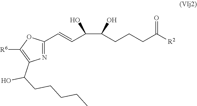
N1=C(C=CC(O)C(O)CCCC([R2])=O)OC([R6])=C1C(CCCCC)O
